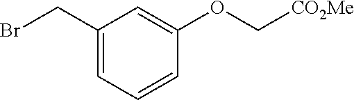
C1(CBr)=CC=CC(OC[CO2Me])=C1
